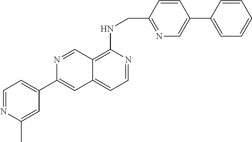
C12=C(NCC3=NC=C(C4=CC=CC=C4)C=C3)N=CC=C1C=C(C1=CC=NC(C)=C1)N=C2
